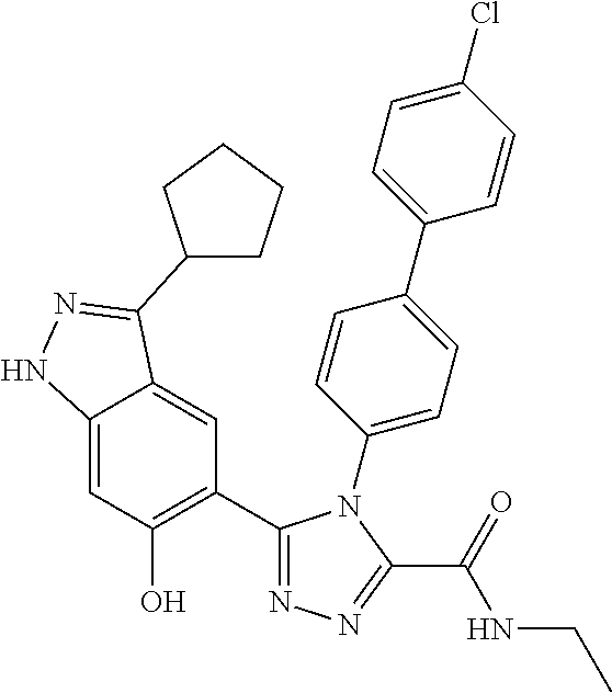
C12=CC(O)=C(C3=NN=C(C(=O)NCC)N3C3=CC=C(C4=CC=C(Cl)C=C4)C=C3)C=C1C(C1CCCC1)=NN2
